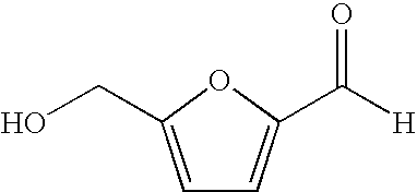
OCC1=CC=C(C([H])=O)O1
